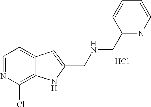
C1=NC(Cl)=C2C(=C1)C=C(CNCC1=NC=CC=C1)N2.Cl
